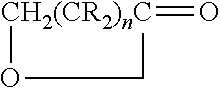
[CH2(CR2)nC]1(=O)OC1
